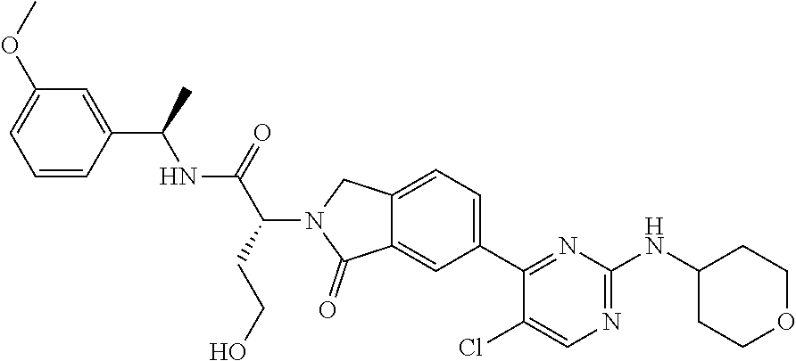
C12=CC(C3=NC(NC4CCOCC4)=NC=C3Cl)=CC=C1CN(C(C(NC(C1=CC(OC)=CC=C1)C)=O)CCO)C2=O
